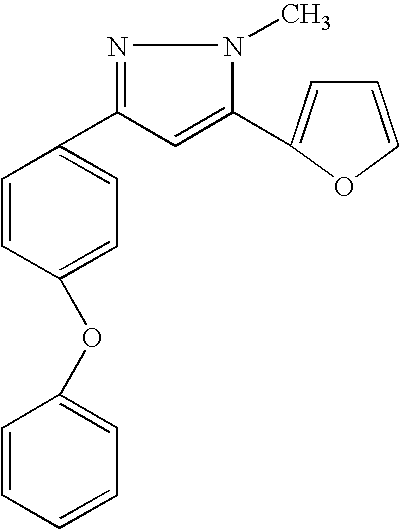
C1(C2=NN(C)C(C3=CC=CO3)=C2)=CC=C(OC2=CC=CC=C2)C=C1
